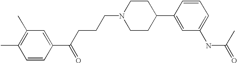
C1=CC(C(CCCN2CCC(C3=CC(NC(=O)C)=CC=C3)CC2)=O)=CC(C)=C1C
